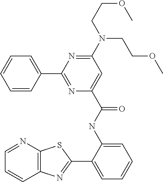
C1=NC2=C(C=C1)N=C(C1=CC=CC=C1NC(=O)C1=CC(N(CCOC)CCOC)=NC(C3=CC=CC=C3)=N1)S2
